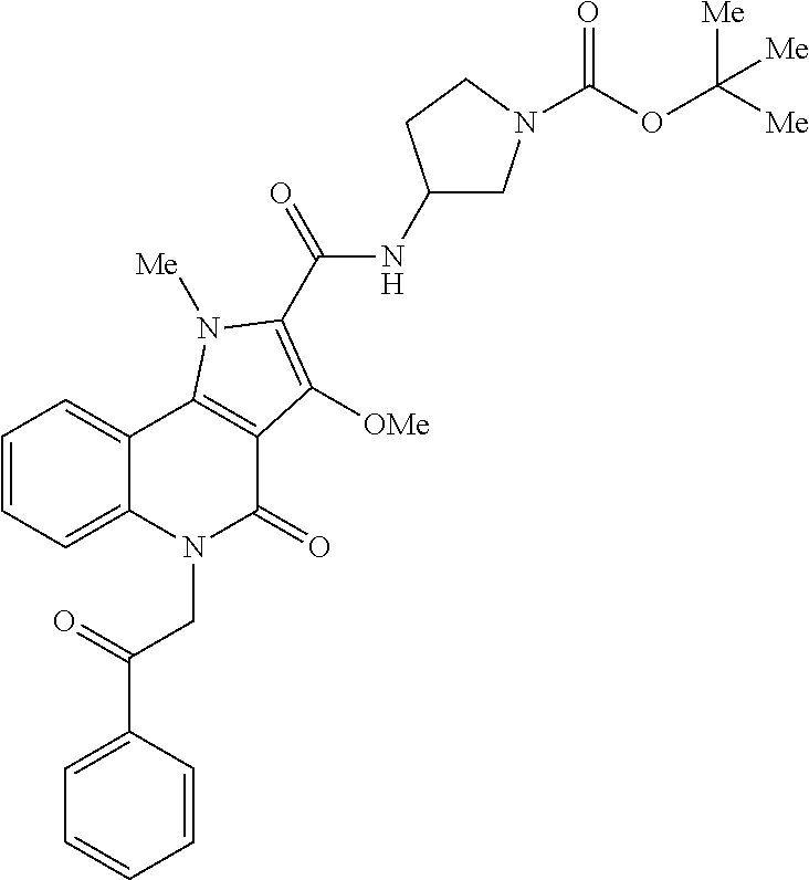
C12=CC=CC=C1C1=C(C(=O)N2CC(C2=CC=CC=C2)=O)C([OMe])=C(C(=O)NC2CN(C(OC([Me])([Me])[Me])=O)CC2)N1[Me]
